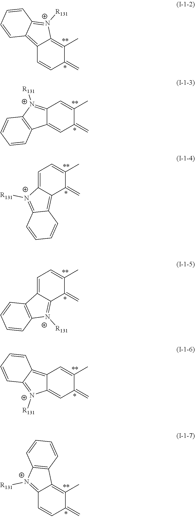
C12=C3C(=[N+]([R131])C1=C(C)C(=C)C=C2)C=CC=C3.C12=[N+]([R131])C3=C(C1=CC(=C)C(C)=C2)C=CC=C3.C1=C2C(=C3C(=[N+]2[R131])C=CC=C3)C(=C)C(C)=C1.C1=C2C(=[N+]([R131])C3=C2C=CC=C3)C(=C)C(C)=C1.C12=C3C(=[N+]([R131])C1=CC(=C)C(C)=C2)C=CC=C3.C12=[N+]([R131])C3=C(C1=C(C)C(=C)C=C2)C=CC=C3
